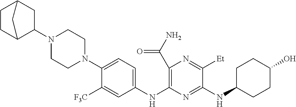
C1(C(N)=O)=C(NC2=CC=C(N3CCN(C4C5CCC(C4)C5)CC3)C([F3C])=C2)N=C(NC2CCC(O)CC2)C([Et])=N1
